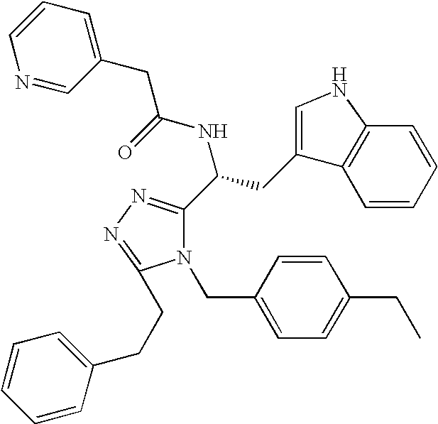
N1(CC2=CC=C(CC)C=C2)C(C(CC2=CNC3=C2C=CC=C3)NC(=O)CC2=CC=CN=C2)=NN=C1CCC1=CC=CC=C1
